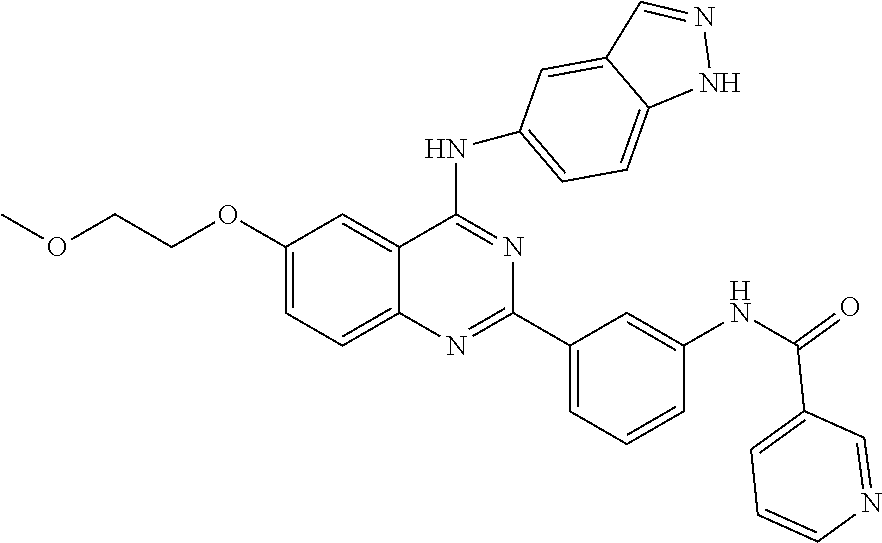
C1(OCCOC)=CC=C2C(=C1)C(NC1=CC=C3C(=C1)C=NN3)=NC(C1=CC=CC(NC(=O)C3=CC=CN=C3)=C1)=N2
